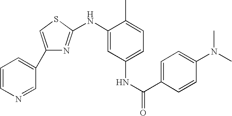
C1=CN=CC(C2=CSC(NC3=CC(NC(C4=CC=C(N(C)C)C=C4)=O)=CC=C3C)=N2)=C1
